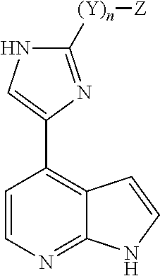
C1=CN=C2C(=C1C1=CNC([(Y)n][Z])=N1)C=CN2
